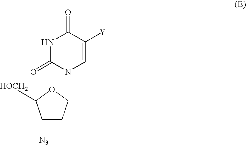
C1([N3])CC(N2C=C([Y])C(=O)NC2=O)OC1[HOCH2]
